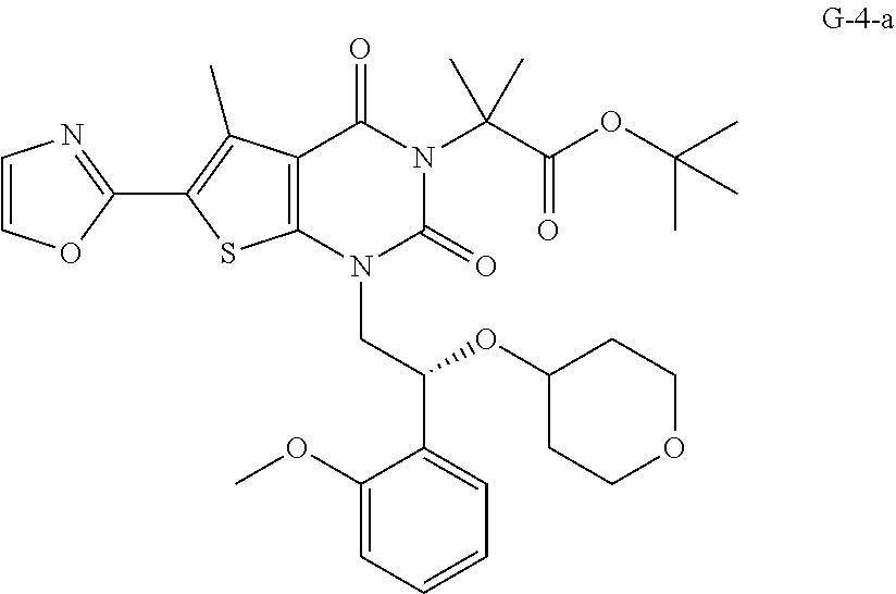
C12=C(N(CC(C3=CC=CC=C3OC)OC3CCOCC3)C(=O)N(C(C(OC(C)(C)C)=O)(C)C)C1=O)SC(C1=NC=CO1)=C2C
